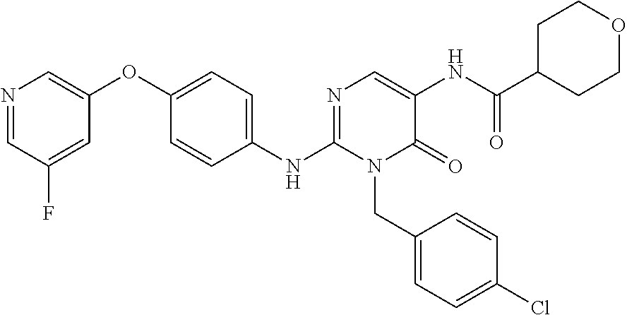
C1(OC2=CN=CC(F)=C2)=CC=C(NC2=NC=C(NC(C3CCOCC3)=O)C(=O)N2CC2=CC=C(Cl)C=C2)C=C1
